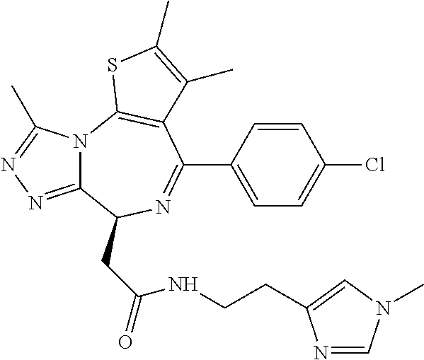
N12C(=NN=C1C)C(CC(=O)NCCC1=CN(C)C=N1)N=C(C1=CC=C(Cl)C=C1)C1=C2SC(C)=C1C
